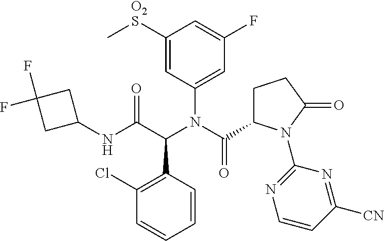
C1(C(C(NC2CC(F)(F)C2)=O)N(C(=O)C2CCC(=O)N2C2=NC=CC([CN])=N2)C2=CC(F)=CC([O2S]C)=C2)=C(Cl)C=CC=C1
